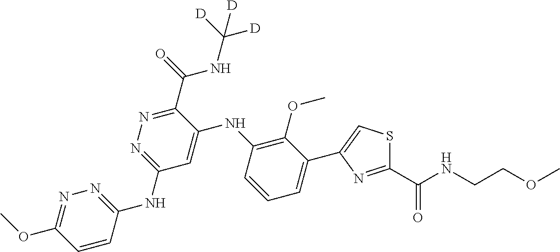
C1(C2=CSC(C(NCCOC)=O)=N2)=CC=CC(NC2=CC(NC3=NN=C(OC)C=C3)=NN=C2C(=O)NC([D])([D])[D])=C1OC
